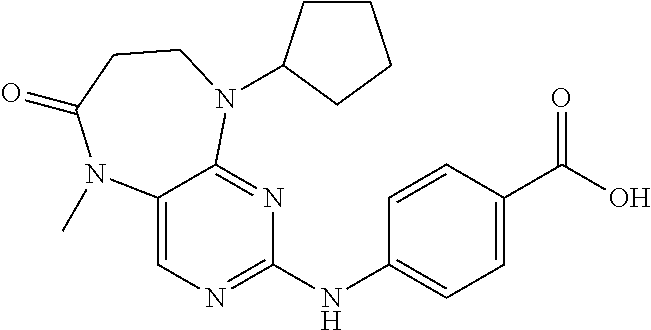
C12=CN=C(NC3=CC=C(C(O)=O)C=C3)N=C1N(C1CCCC1)CCC(=O)N2C
